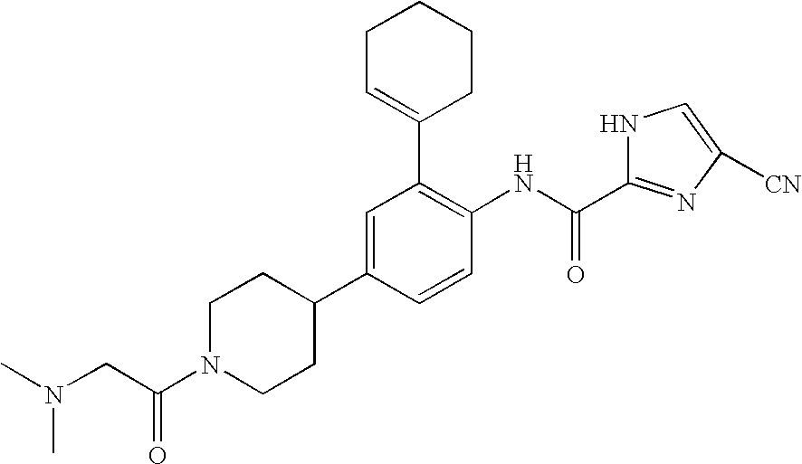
C1(C2=CCCCC2)=C(NC(=O)C2=NC([CN])=CN2)C=CC(C2CCN(C(CN(C)C)=O)CC2)=C1
